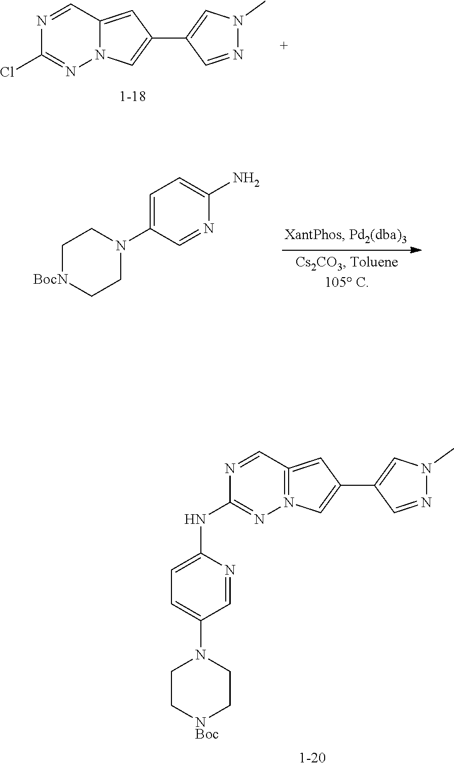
C1C[NBoc]CCN1C1=CC=C(NC2=NN3=C(=CC(C4=CN(C)N=C4)=C3)C=N2)N=C1.N1=CC2=CC(C3=CN(C)N=C3)=CN2N=C1Cl.C1[BocN]CCN(C2=CC=C(N)N=C2)C1
